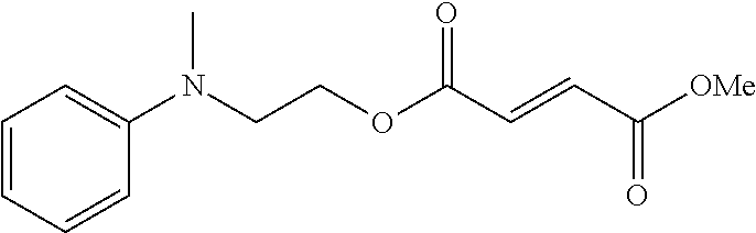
[OMe]C(C=CC(OCCN(C1=CC=CC=C1)C)=O)=O
